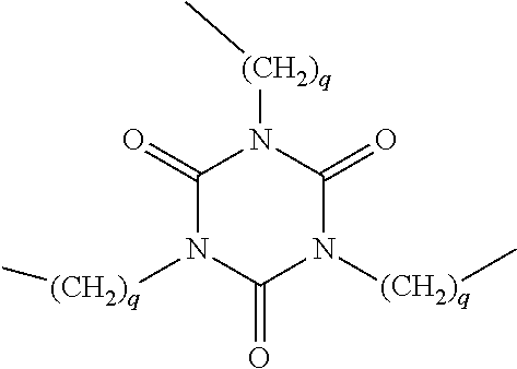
C1(=O)N([(CH2)q]C)C(=O)N([(CH2)q]C)C(=O)N1[(CH2)q]C
